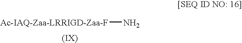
[Ac-IAQ-Zaa-LRRIGD-Zaa-F]N
